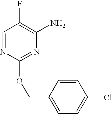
C1=NC(OCC2=CC=C(Cl)C=C2)=NC(N)=C1F
